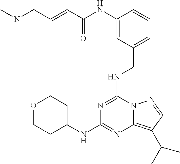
C(C(NC1=CC(CNC2=NC(NC3CCOCC3)=NC3=C(C(C)C)C=NN23)=CC=C1)=O)=CCN(C)C
